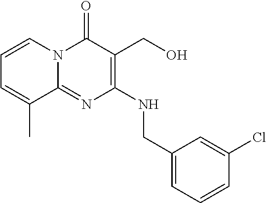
C1(CNC2=C(CO)C(=O)N3C(=N2)C(C)=CC=C3)=CC=CC(Cl)=C1
